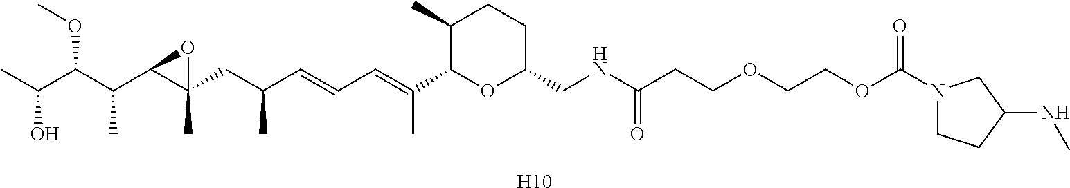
C1(C)C(C(=CC=CC(CC2(C)C(C(C(C(C)O)OC)C)O2)C)C)OC(CNC(CCOCCOC(N2CCC(NC)C2)=O)=O)CC1.[H10]
